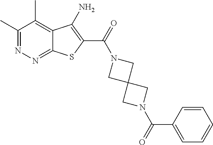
C1(C)=NN=C2C(=C1C)C(N)=C(C(=O)N1CC3(C1)CN(C(=O)C1=CC=CC=C1)C3)S2
